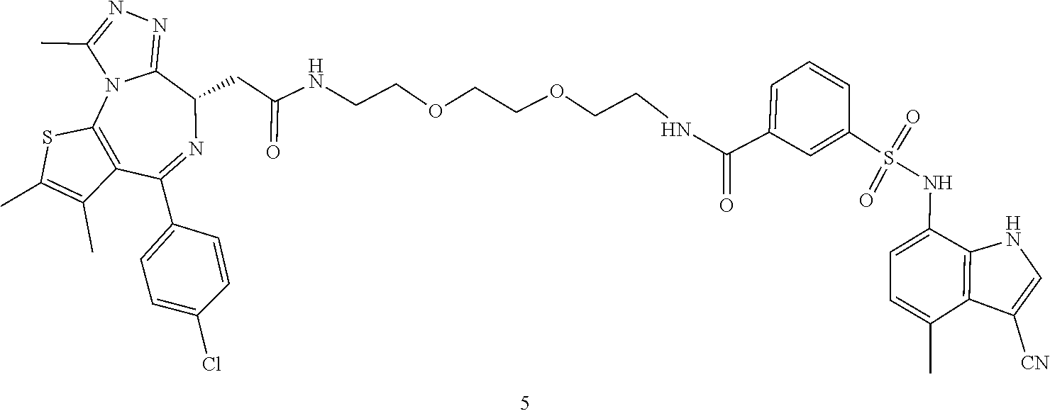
C12=C(SC(C)=C1C)N1C(=NN=C1C)C(CC(NCCOCCOCCNC(C1=CC=CC(S(=O)(=O)NC3=CC=C(C)C4=C3NC=C4[CN])=C1)=O)=O)N=C2C1=CC=C(Cl)C=C1
